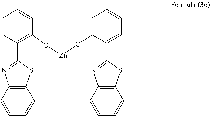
C1=CC2=C(C=C1)SC(C1=C(O[Zn]OC3=CC=CC=C3C3=NC4=C(C=CC=C4)S3)C=CC=C1)=N2
